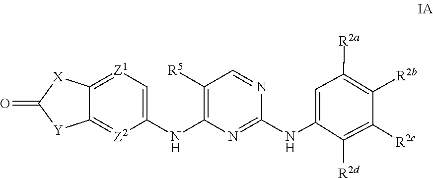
C1(NC2=NC(NC3=C[Z1]=C4C(=[Z2]3)[Y]C(=O)[X]4)=C([R5])C=N2)=CC([R2a])=C([R2b])C([R2c])=C1[R2d]
